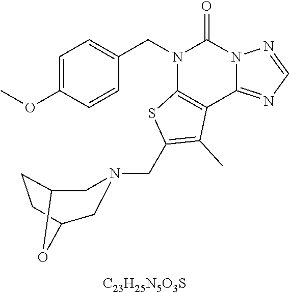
C1=C(OC)C=CC(CN2C3=C(C4=NC=NN4C2=O)C(C)=C(CN2CC4CCC(O4)C2)S3)=C1.[C23H25N5O3S]
